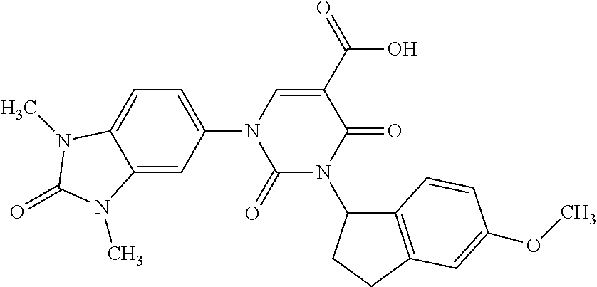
C1(=O)N(C2C3=C(CC2)C=C(OC)C=C3)C(=O)C(C(=O)O)=CN1C1=CC=C2C(=C1)N(C)C(=O)N2C
